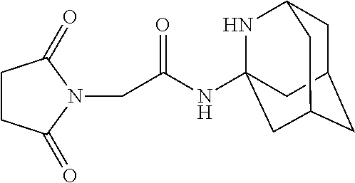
N(C(CN1C(=O)CCC1=O)=O)C12NC3CC(CC(C1)C3)C2
